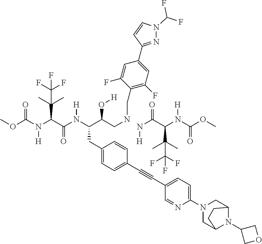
COC(N(C(C(N(C(C(CNCC1=C(F)C=C(C2=NN(C(F)F)C=C2)C=C1F)O[H])CC1=CC=C(C#CC2=CC=C(N3CC4N(C5COC5)C(C3)CC4)N=C2)C=C1)[H])=O)C(C)(C)C(F)(F)F)[H])=O.N(C(C(N(C(OC)=O)[H])C(C)(C)C(F)(F)F)=O)[H]
